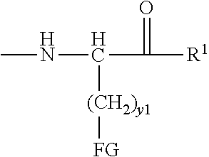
CNC(C([R1])=O)[(CH2)y1][FG]
